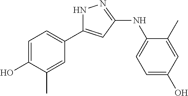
C1=C(O)C(C)=CC(C2=CC(NC3=CC=C(O)C=C3C)=NN2)=C1
